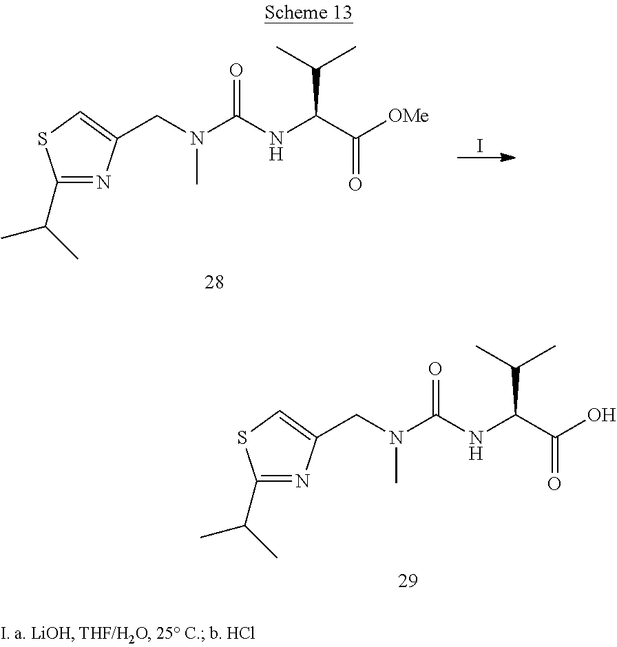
C1(C(C)C)=NC(CN(C(NC(C([OMe])=O)C(C)C)=O)C)=CS1.I.C1(C(C)C)=NC(CN(C(NC(C(O)=O)C(C)C)=O)C)=CS1
